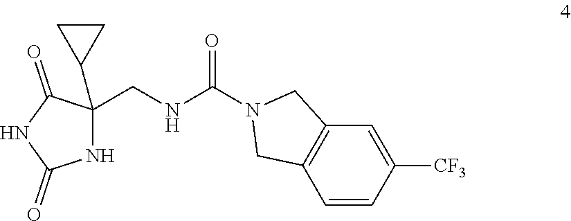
N1C(CNC(N2CC3=C(C2)C=C([CF3])C=C3)=O)(C2CC2)C(=O)NC1=O
